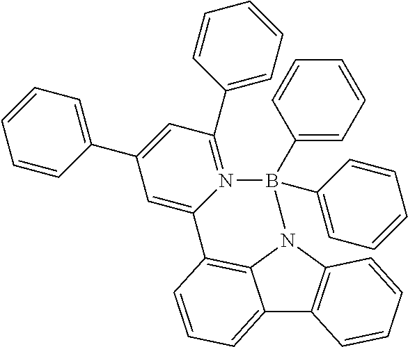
C12=CC=CC3=C1N(C1=C2C=CC=C1)B(C1=CC=CC=C1)(C1=CC=CC=C1)N1=C(C2=CC=CC=C2)C=C(C2=CC=CC=C2)C=C31
